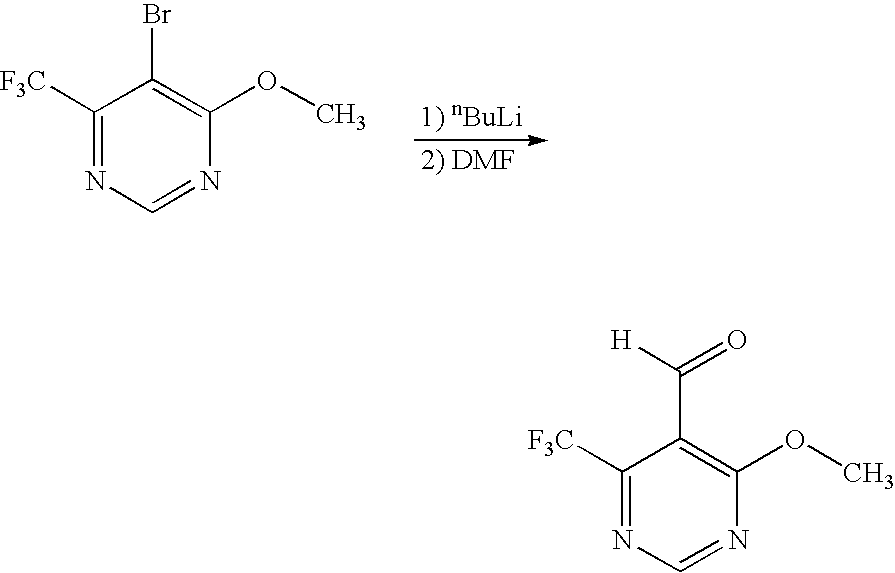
C1([F3C])=NC=NC(OC)=C1Br.[1) nBuLi].[2) DMF].C1([F3C])=NC=NC(OC)=C1C([H])=O
